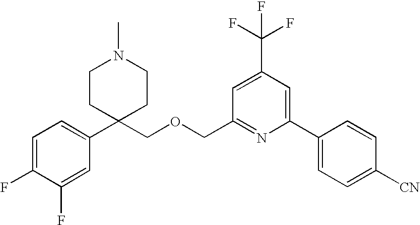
C1=C(F)C(F)=CC(C2(COCC3=NC(C4=CC=C([CN])C=C4)=CC(C(F)(F)F)=C3)CCN(C)CC2)=C1
